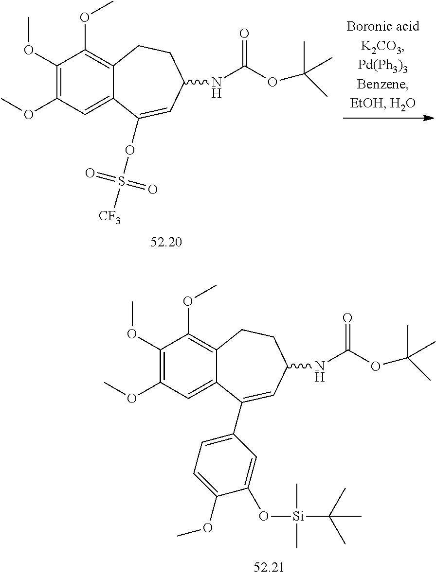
C1(OC)=C(OC)C=C2C(=C1OC)CCC(NC(OC(C)(C)C)=O)C=C2C1=CC=C(OC)C(O[Si](C(C)(C)C)(C)C)=C1.C1(OC)=C(OC)C=C2C(=C1OC)CCC(NC(OC(C)(C)C)=O)C=C2OS([CF3])(=O)=O
